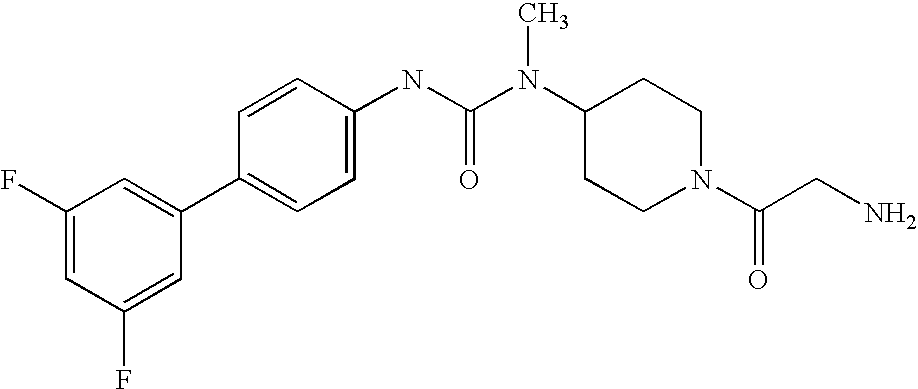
C1(F)=CC(F)=CC(C2=CC=C(NC(N(C3CCN(C(CN)=O)CC3)C)=O)C=C2)=C1
